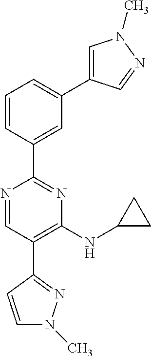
C1=CC(C2=NC(NC3CC3)=C(C3=NN(C)C=C3)C=N2)=CC(C2=CN(C)N=C2)=C1
